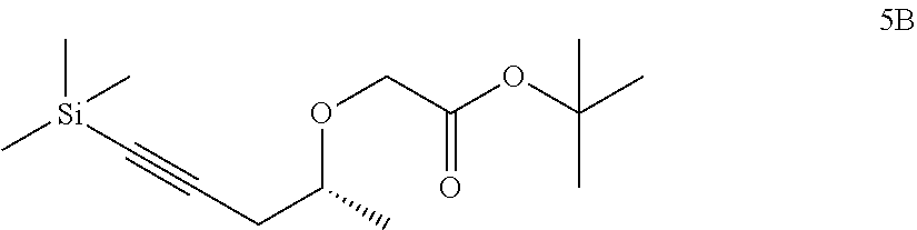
[Si](C)(C)(C)C#CCC(C)OCC(OC(C)(C)C)=O
